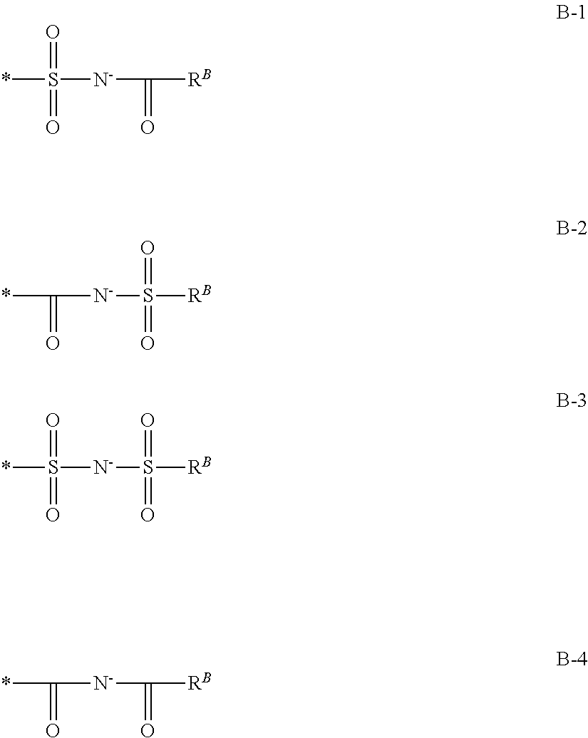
*S([N-]C(=O)[RB])(=O)=O.[RB]S([N-]C(=O)*)(=O)=O.*S([N-]S(=O)([RB])=O)(=O)=O.[RB]C([N-]C(=O)*)=O
